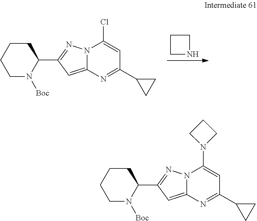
[Boc]N1C(C2=NN3C(=C2)N=C(C2CC2)C=C3N2CCC2)CCCC1.[Boc]N1C(C2=NN3C(=C2)N=C(C2CC2)C=C3Cl)CCCC1.C1NCC1
